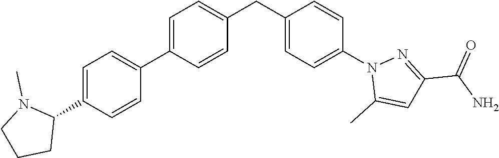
C1=C(C2N(C)CCC2)C=CC(C2=CC=C(CC3=CC=C(N4C(C)=CC(C(N)=O)=N4)C=C3)C=C2)=C1
